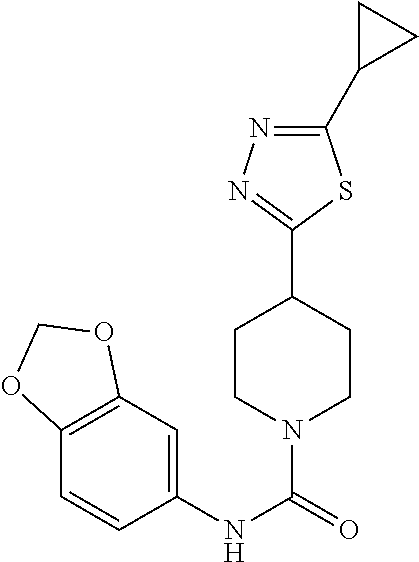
C12=C(C=C(NC(N3CCC(C4=NN=C(C5CC5)S4)CC3)=O)C=C1)OCO2
